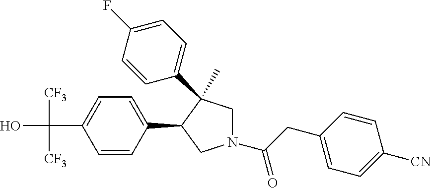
C(C1=CC=C(C2CN(C(CC3=CC=C([CN])C=C3)=O)CC2(C)C2=CC=C(F)C=C2)C=C1)(O)([CF3])[CF3]
